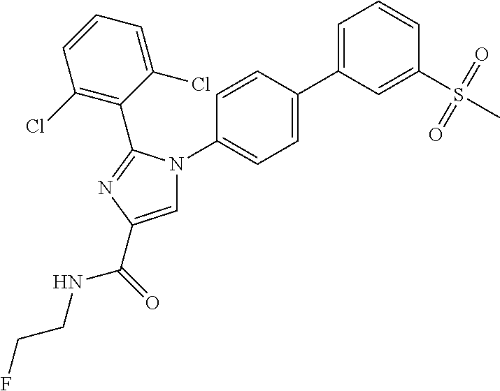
C1=C(C2=CC=C(N3C=C(C(=O)NCCF)N=C3C3=C(Cl)C=CC=C3Cl)C=C2)C=C(S(=O)(=O)C)C=C1
